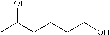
CC(CCCCO)O
